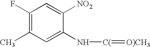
C1(F)=C(C)C=C(N[C(]=[O)CH3])C([NO2])=C1
